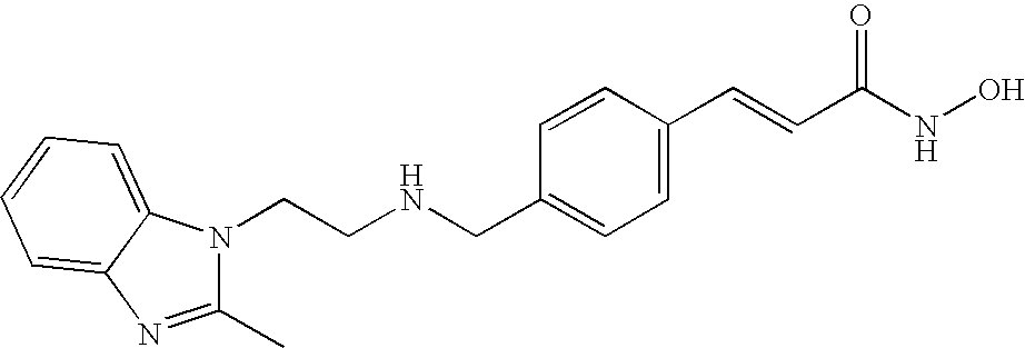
C(CNCC1=CC=C(C=CC(NO)=O)C=C1)N1C(C)=NC2=CC=CC=C12
